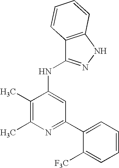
N1=C(C2=CC=CC=C2[F3C])C=C(NC2=NNC3=C2C=CC=C3)C(C)=C1C
